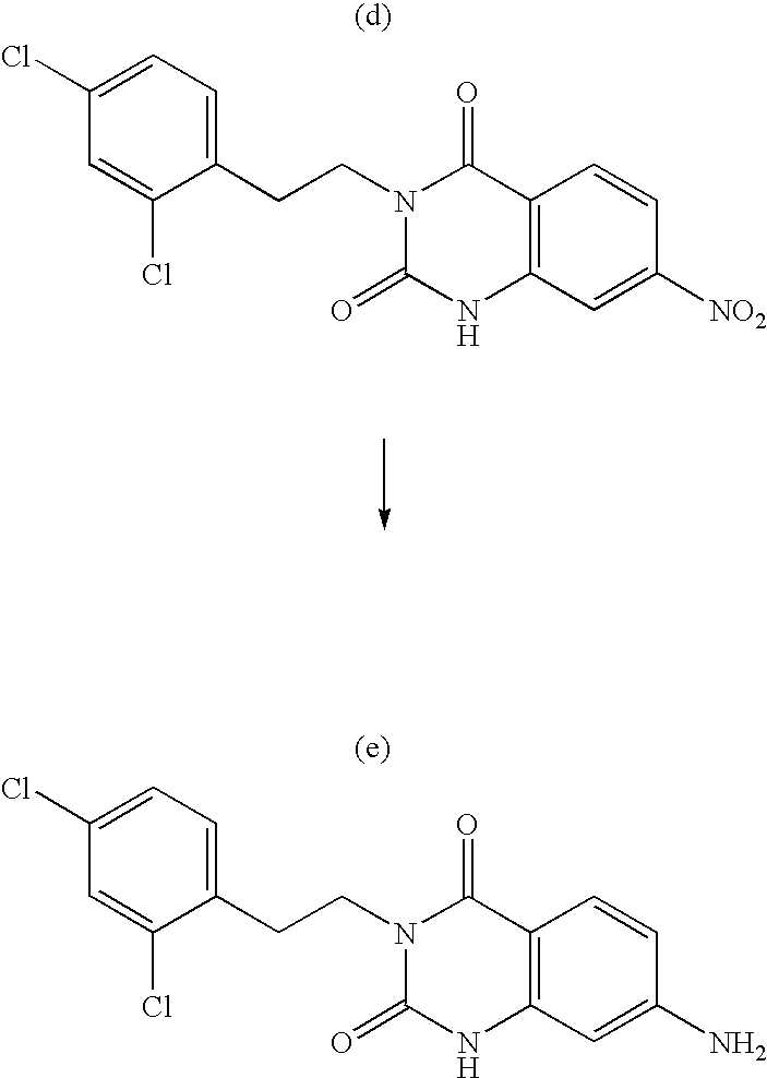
C1(CCN2C(=O)C3=C(C=C(N)C=C3)NC2=O)=CC=C(Cl)C=C1Cl.C1(CCN2C(=O)C3=C(C=C([NO2])C=C3)NC2=O)=CC=C(Cl)C=C1Cl
